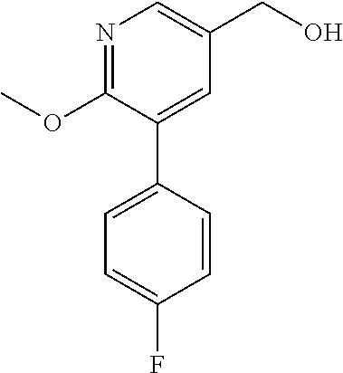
C1=C(C2=CC=C(F)C=C2)C(OC)=NC=C1CO
